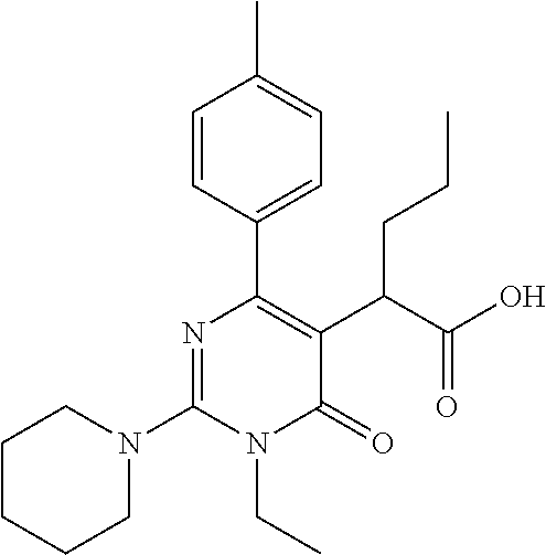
N1(C2=NC(C3=CC=C(C)C=C3)=C(C(C(O)=O)CCC)C(=O)N2CC)CCCCC1
